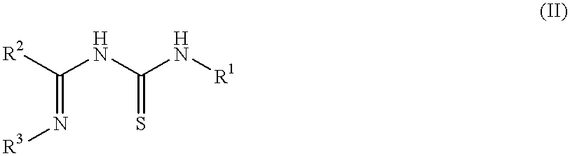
[R2]C(NC(N[R1])=S)=N[R3]
